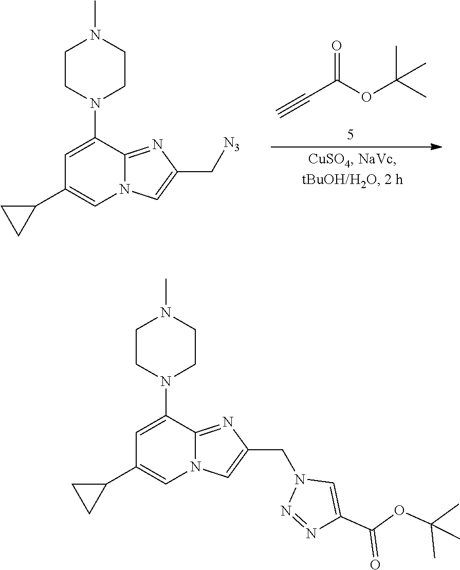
C(C(OC(C)(C)C)=O)#C.C12=NC(C[N3])=CN1C=C(C1CC1)C=C2N1CCN(C)CC1.C12=NC(CN3N=NC(C(OC(C)(C)C)=O)=C3)=CN1C=C(C1CC1)C=C2N1CCN(C)CC1
